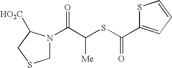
C1N(C(C(SC(C2=CC=CS2)=O)[Me])=O)C([HO2C])CS1
